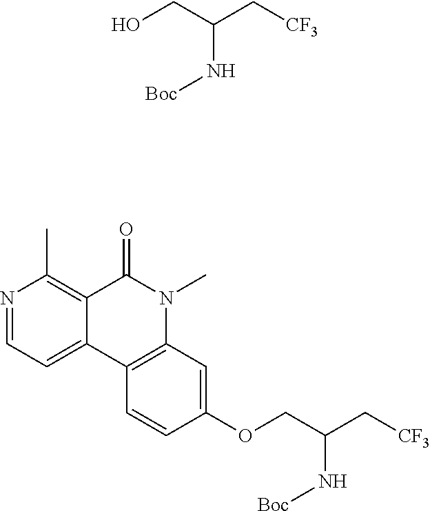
N1=CC=C2C(=C1C)C(=O)N(C)C1=C2C=CC(OCC(C[CF3])N[Boc])=C1.OCC(C[CF3])N[Boc]
